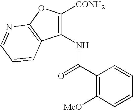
N(C1=C([CONH2])OC2=C1C=CC=N2)C(C1=C([MeO])C=CC=C1)=O
